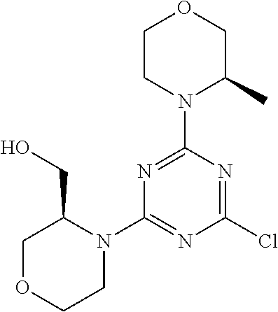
C1CN(C2=NC(N3C(CO)COCC3)=NC(Cl)=N2)C(C)CO1
